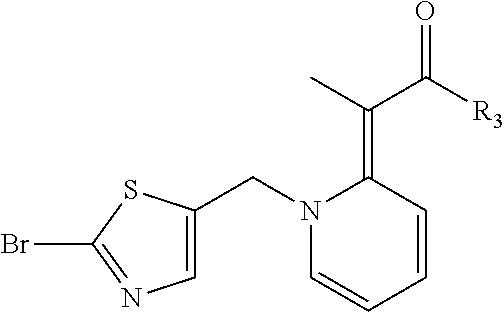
C1=CC=CC(=C(C([R3])=O)C)N1CC1=CN=C(Br)S1
